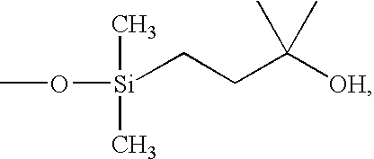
CO[Si](C)(C)CCC([OH])(C)C
